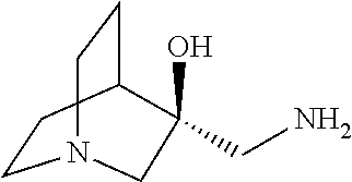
C1CC2CCN1CC2(CN)O
